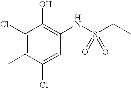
C1(Cl)=C(C)C(Cl)=CC(NS(C(C)C)(=O)=O)=C1O
